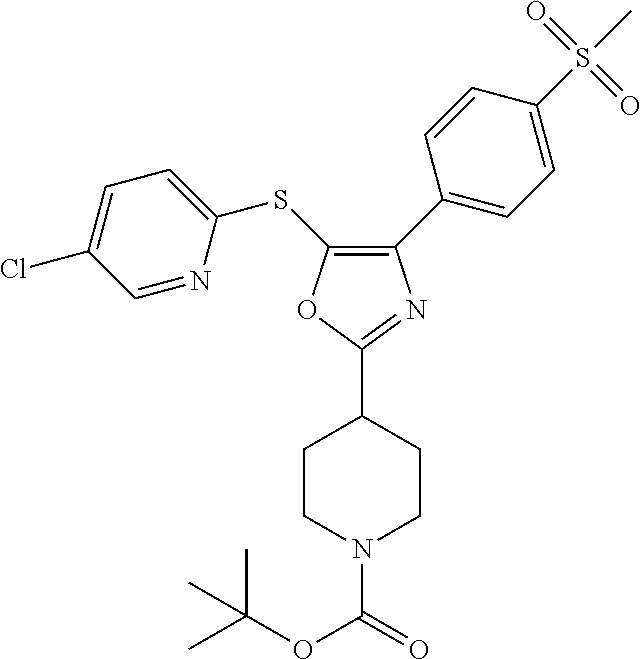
C1(C2=CC=C(S(C)(=O)=O)C=C2)=C(SC2=CC=C(Cl)C=N2)OC(C2CCN(C(OC(C)(C)C)=O)CC2)=N1
